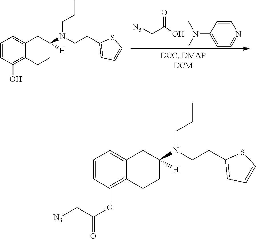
C1=CC(O)=C2C(=C1)CC([H])(N(CCC1=CC=CS1)CCC)CC2.C1=CC(N(C)C)=CC=N1.OC(C[N3])=O.C1=CC(OC(C[N3])=O)=C2C(=C1)CC([H])(N(CCC1=CC=CS1)CCC)CC2
